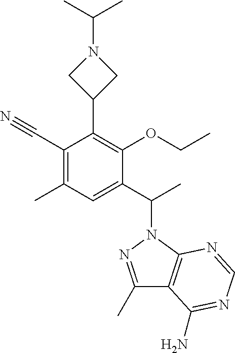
C1(C)=NN(C(C2=CC(C)=C(C#N)C(C3CN(C(C)C)C3)=C2OCC)C)C2=C1C(N)=NC=N2
